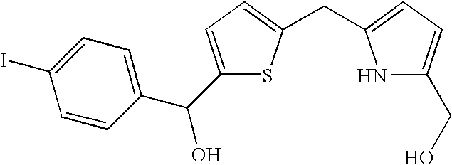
C1=CC(C(C2=CC=C(CC3=CC=C(CO)N3)S2)O)=CC=C1I
